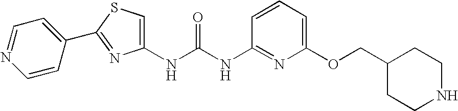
C1(C2=NC(NC(NC3=NC(OCC4CCNCC4)=CC=C3)=O)=CS2)=CC=NC=C1
